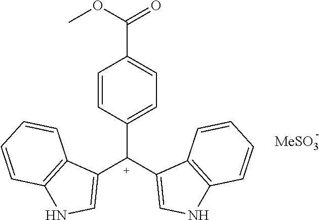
C1=CC([C+](C2=CNC3=C2C=CC=C3)C2=CNC3=C2C=CC=C3)=CC=C1C(OC)=O
